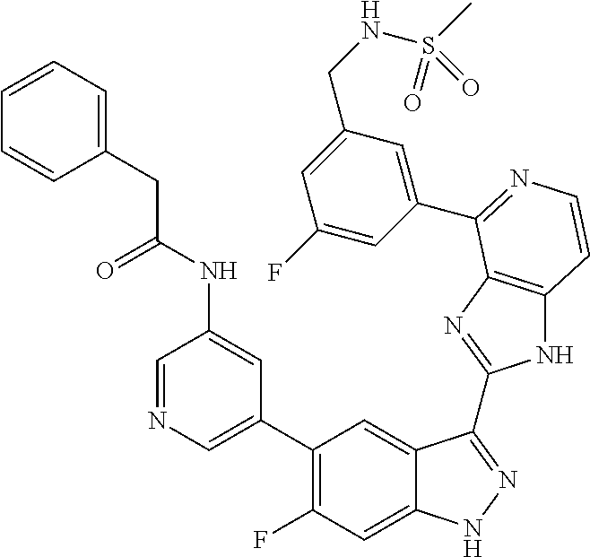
C1=C(C2=C(F)C=C3C(=C2)C(C2=NC4=C(N2)C=CN=C4C2=CC(CNS(C)(=O)=O)=CC(F)=C2)=NN3)C=C(NC(=O)CC2=CC=CC=C2)C=N1
